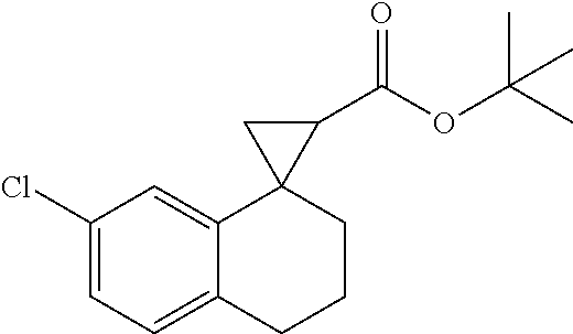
C1=C(Cl)C=C2C(=C1)CCCC21C(C(OC(C)(C)C)=O)C1
